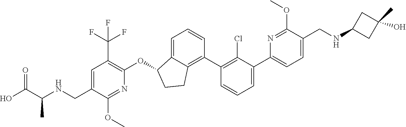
C(C1=CC(C(F)(F)F)=C(OC2C3=CC=CC(C4=C(Cl)C(C5=CC=C(CNC6CC(O)(C)C6)C(OC)=N5)=CC=C4)=C3CC2)N=C1OC)NC(C(O)=O)C
